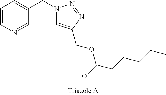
C1=CN=CC(CN2C=C(COC(CCCCC)=O)N=N2)=C1
